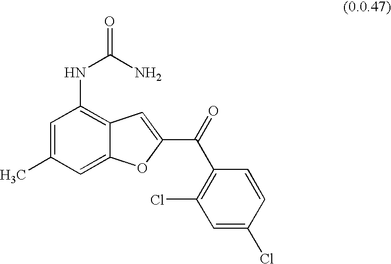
C1=C(C)C=C2C(=C1NC(N)=O)C=C(C(C1=C(Cl)C=C(Cl)C=C1)=O)O2
